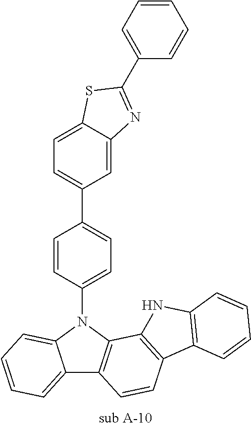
C12=CC=CC=C1N(C1=CC=C(C3=CC=C4C(=C3)N=C(C3=CC=CC=C3)S4)C=C1)C1=C2C=CC2=C1NC1=C2C=CC=C1
